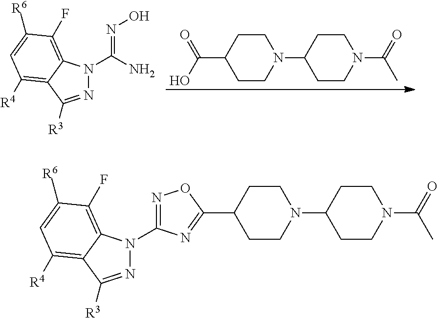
C1(C2CCN(C3CCN(C(=O)C)CC3)CC2)=NC(N2N=C([R3])C3=C([R4])C=C([R6])C(F)=C23)=NO1.C(N1N=C([R3])C2=C([R4])C=C([R6])C(F)=C12)(N)=NO.C1CN(C2CCN(C(=O)C)CC2)CCC1C(O)=O
